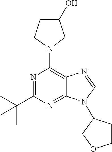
C1(O)CCN(C2=C3C(=NC(C(C)(C)C)=N2)N(C2CCOC2)C=N3)C1
